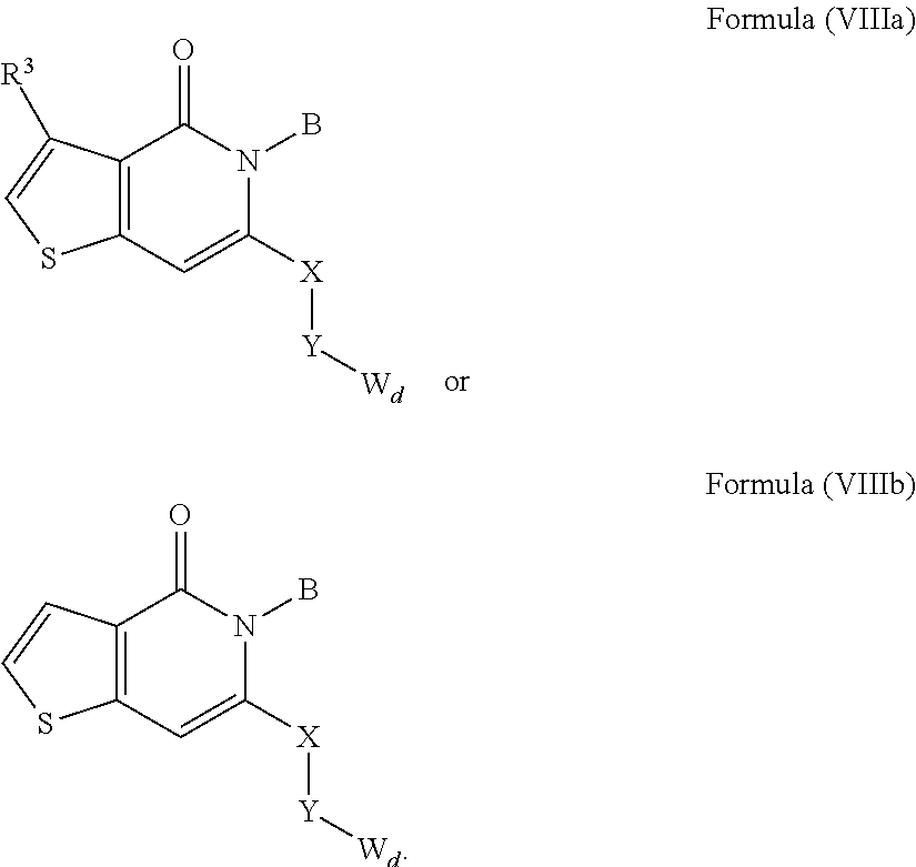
C12=C(C(=O)N(B)C([X][Y][Wd])=C1)C([R3])=CS2.C12=C(C(=O)N(B)C([X][Y][Wd])=C1)C=CS2
